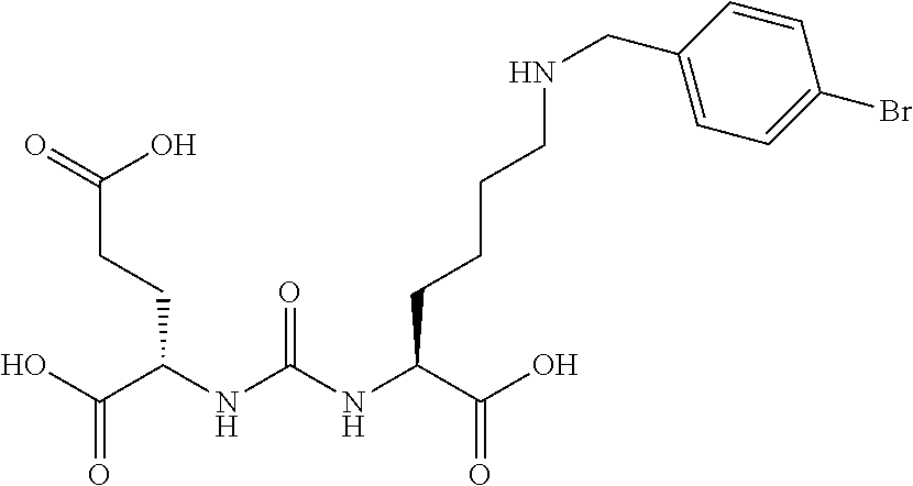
C(C(NC(NC(C(O)=O)CCCCNCC1=CC=C(Br)C=C1)=O)CCC(=O)O)(O)=O
